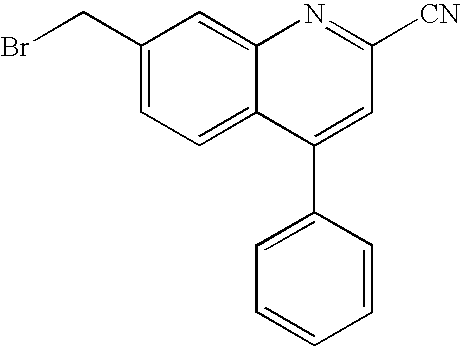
C1(CBr)=CC=C2C(=C1)N=C([CN])C=C2C1=CC=CC=C1
